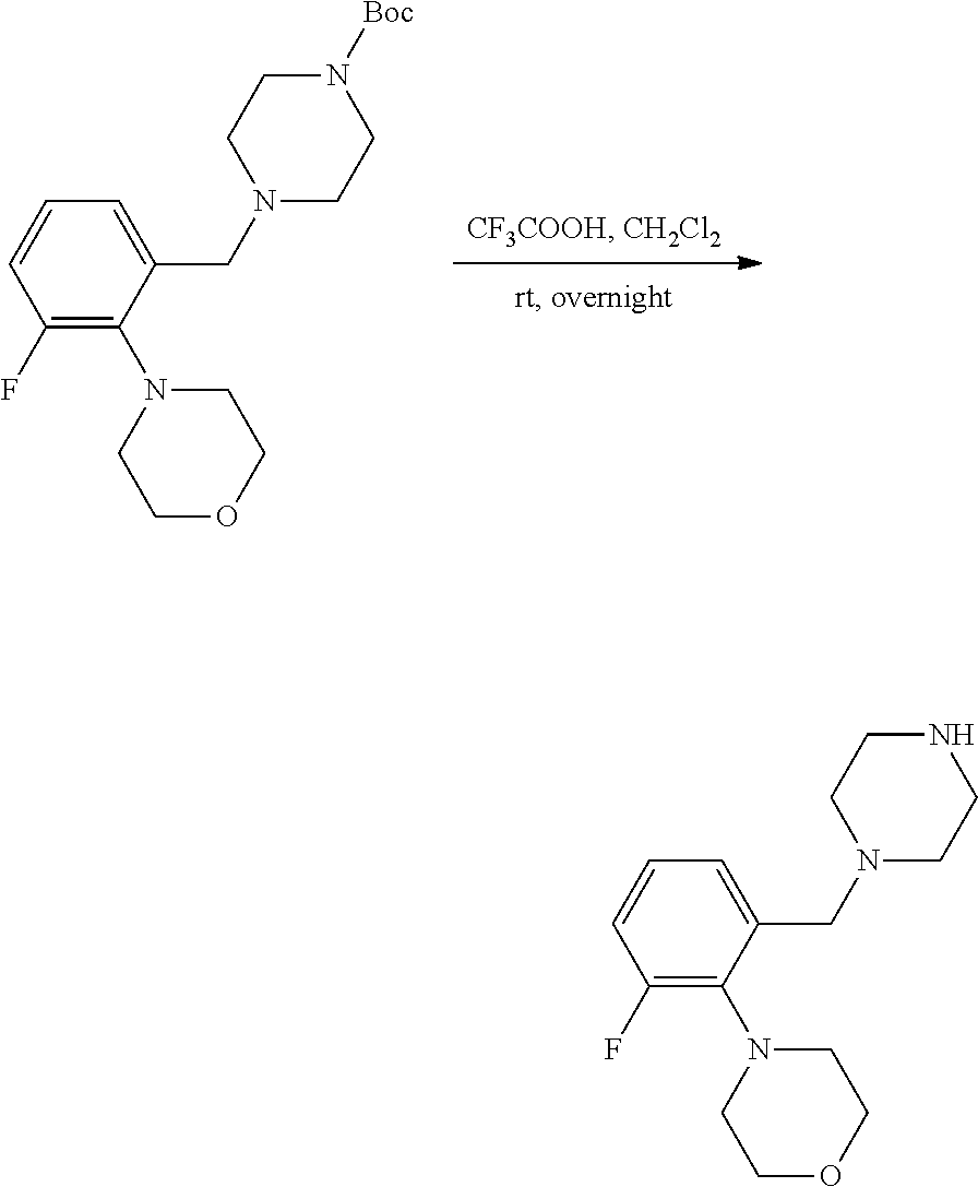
C1(F)=C(N2CCOCC2)C(CN2CCN([Boc])CC2)=CC=C1.C1(F)=C(N2CCOCC2)C(CN2CCNCC2)=CC=C1
